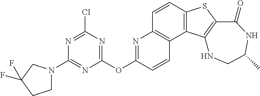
C1=CC2=C(C3=C1N=C(OC1=NC(Cl)=NC(N4CCC(F)(F)C4)=N1)C=C3)C1=C(S2)C(=O)NC(C)CN1
